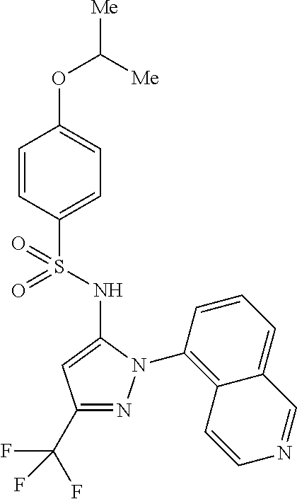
C1=CC(S(=O)(NC2=CC(C(F)(F)F)=NN2C2=C3C(=CC=C2)C=NC=C3)=O)=CC=C1OC([Me])[Me]
